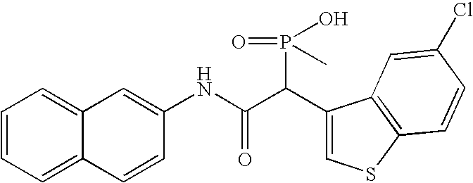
C1=CC=C2C(=C1)C=C(NC(C(C1=CSC3=C1C=C(Cl)C=C3)P(=O)(O)C)=O)C=C2
